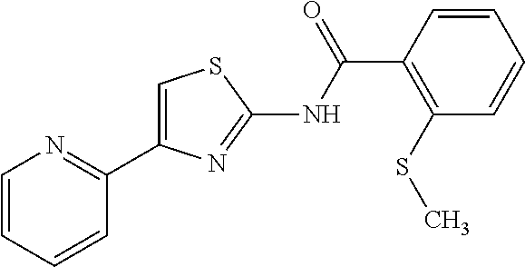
C1=CC=CC(C2=CSC(NC(C3=C(SC)C=CC=C3)=O)=N2)=N1
